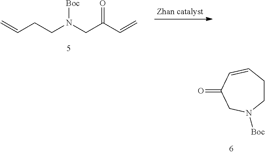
C=CCCN([Boc])CC(C=C)=O.C1CC=CC(=O)CN1[Boc]
